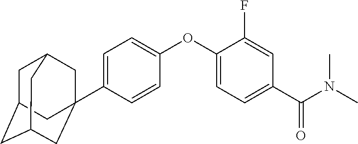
C1=C(C23CC4CC(CC(C2)C4)C3)C=CC(OC2=CC=C(C(N(C)C)=O)C=C2F)=C1
